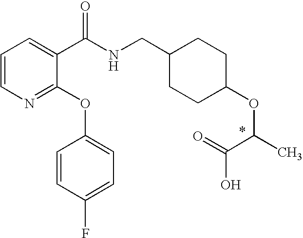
C1=CN=C(OC2=CC=C(F)C=C2)C(C(NCC2CCC(OC(C(O)=O)C)CC2)=O)=C1
